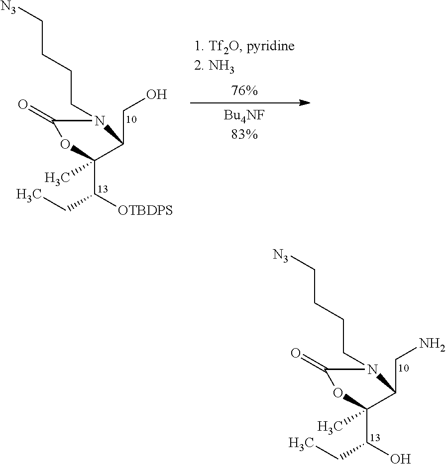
C1(CN)N(CCCC[N3])C(=O)OC1(C(CC)O)C.C1(CO)N(CCCC[N3])C(=O)OC1(C(CC)[OTBDPS])C
